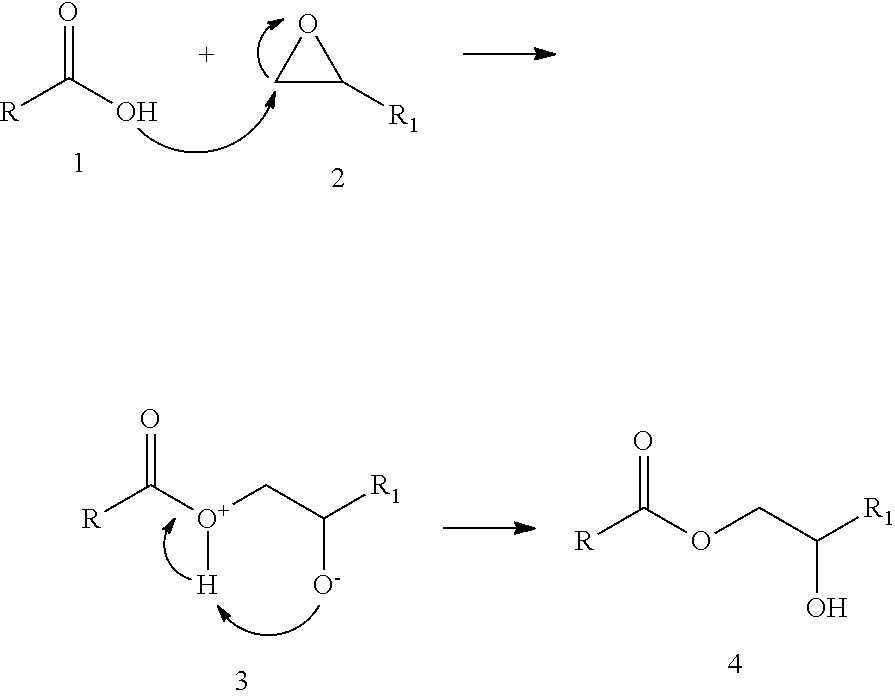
O=C(O)[R].C1C([R1])O1.O=C([O+](CC([R1])[O-])[H])[R].[R]C(OCC([R1])O)=O
